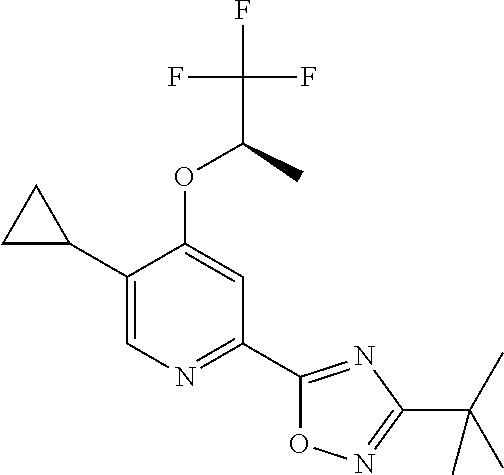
C1(C2CC2)=CN=C(C2=NC(C(C)(C)C)=NO2)C=C1OC(C(F)(F)F)C
